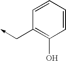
C1=CC=CC(C->C)=C1O
